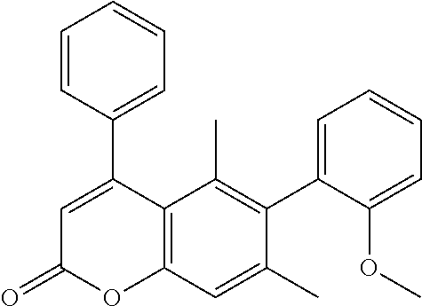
C1(C2=CC(=O)OC3=C2C(C)=C(C2=CC=CC=C2OC)C(C)=C3)=CC=CC=C1
